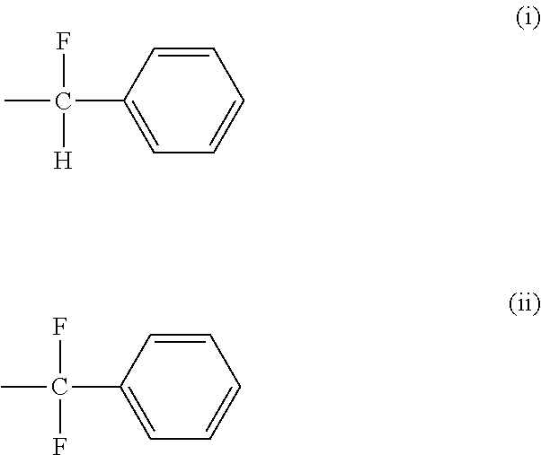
C1=CC(C(C)(F)[H])=CC=C1.C1=CC(C(C)(F)F)=CC=C1
